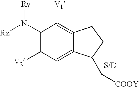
C1(N([Rz])[Ry])=C([V2])C=C2C(=C1[V1])CCC2C[COOY]
